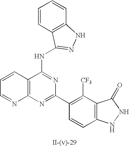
C12=C(N=C(C3=C([CF3])C4=C(C=C3)NNC4=O)N=C1NC1=NNC3=C1C=CC=C3)N=CC=C2
